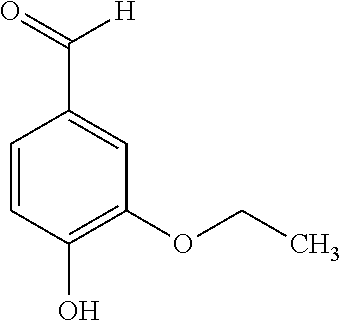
C1=CC(O)=C(OCC)C=C1C(=O)[H]
